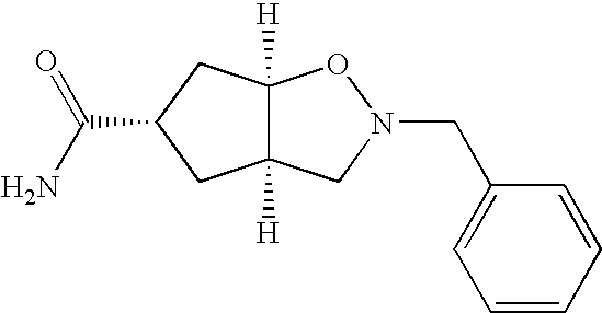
C12([H])C([H])(CC(C(N)=O)C1)ON(CC1=CC=CC=C1)C2
